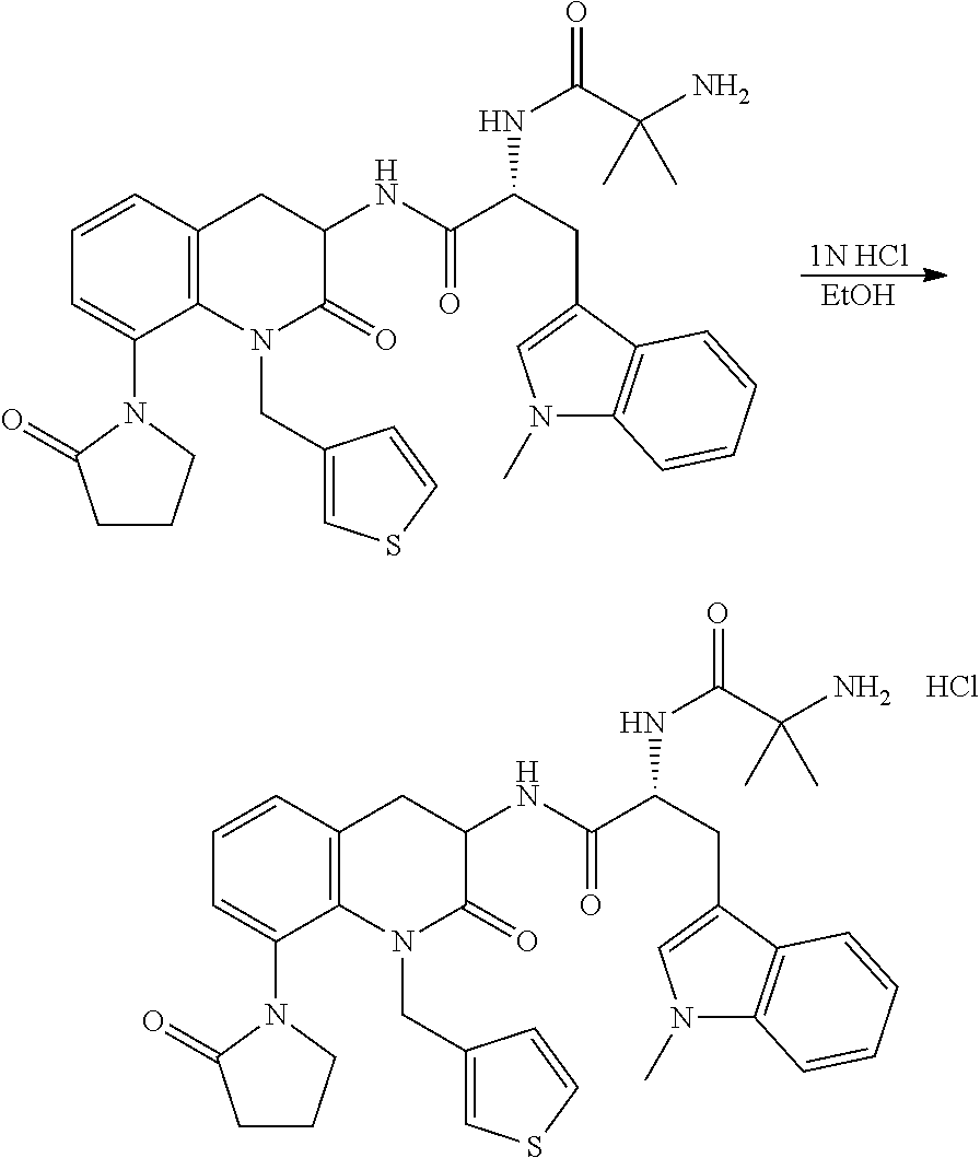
C1=CC2=C(C(N3C(=O)CCC3)=C1)N(CC1=CSC=C1)C(=O)C(NC(C(CC1=CN(C)C3=C1C=CC=C3)NC(=O)C(N)(C)C)=O)C2.Cl.[1N HCl].[EtOH].C1=CC2=C(C(N3C(=O)CCC3)=C1)N(CC1=CSC=C1)C(=O)C(NC(C(CC1=CN(C)C3=C1C=CC=C3)NC(=O)C(N)(C)C)=O)C2
